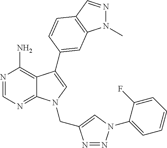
N1=CN=C2C(=C1N)C(C1=CC3=C(C=NN3C)C=C1)=CN2CC1=CN(C2=CC=CC=C2F)N=N1
